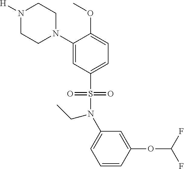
N1([H])CCN(C2=CC(S(=O)(=O)N(C3=CC=CC(OC(F)F)=C3)CC)=CC=C2OC)CC1
